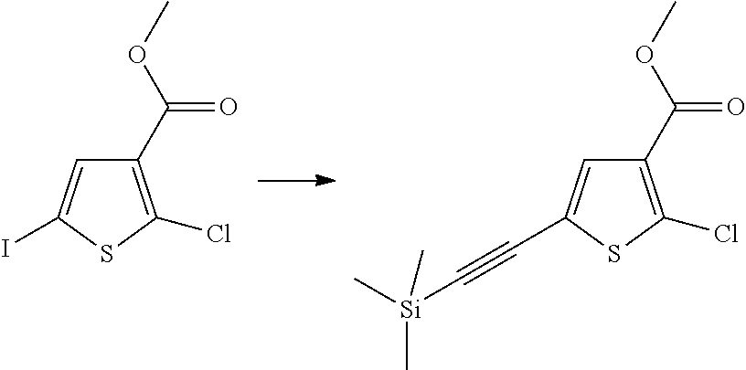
C1(C(=O)OC)=C(Cl)SC(I)=C1.C1(C(=O)OC)=C(Cl)SC(C#C[Si](C)(C)C)=C1
